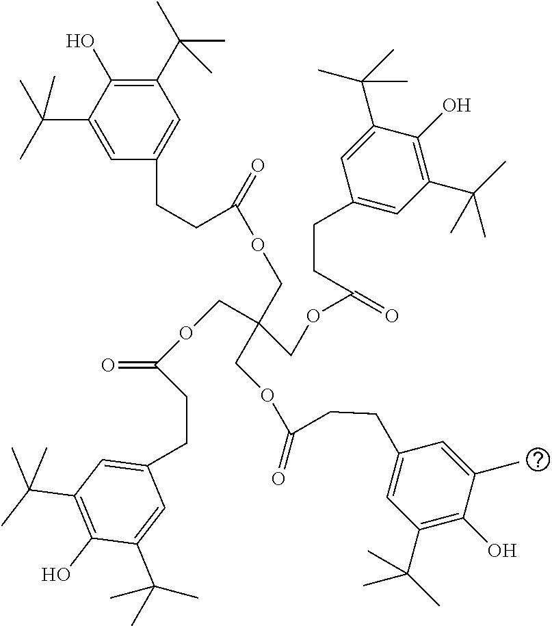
C1(C(C)(C)C)=C(O)C(C(C)(C)C)=CC(CCC(=O)OCC(COC(CCC2=CC(C(C)(C)C)=C(O)C(C(C)(C)C)=C2)=O)(COC(CCC2=CC(C(C)(C)C)=C(O)C(C)=C2)=O)COC(CCC2=CC(C(C)(C)C)=C(O)C(C(C)(C)C)=C2)=O)=C1
